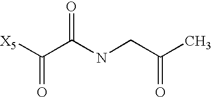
[X5]C(=O)C(=O)NCC(=O)C
